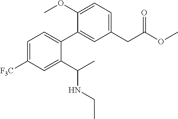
C1(C2=CC=C([F3C])C=C2C(NCC)C)=CC(CC(OC)=O)=CC=C1OC
